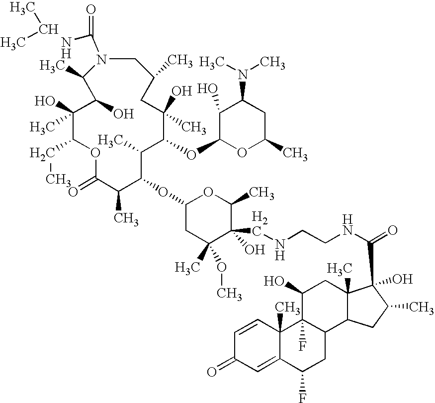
C1(O)(C)C(CC)OC(=O)C(C)C(OC2CC(C)(OC)C(O)(CNCCNC(C3(O)C4(C)C(C5CC(F)C6=CC(=O)C=CC6(C)C5(F)C(O)C4)CC3C)=O)C(C)O2)C(C)C(OC2C(O)C(N(C)C)CC(C)O2)C(O)(C)CC(C)CN(C(NC(C)C)=O)C(C)C1O
